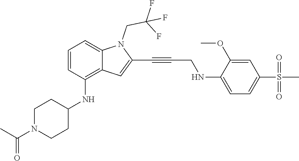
C(C#CC1=CC2=C(NC3CCN(C(C)=O)CC3)C=CC=C2N1CC(F)(F)F)NC1=CC=C(S(C)(=O)=O)C=C1OC
